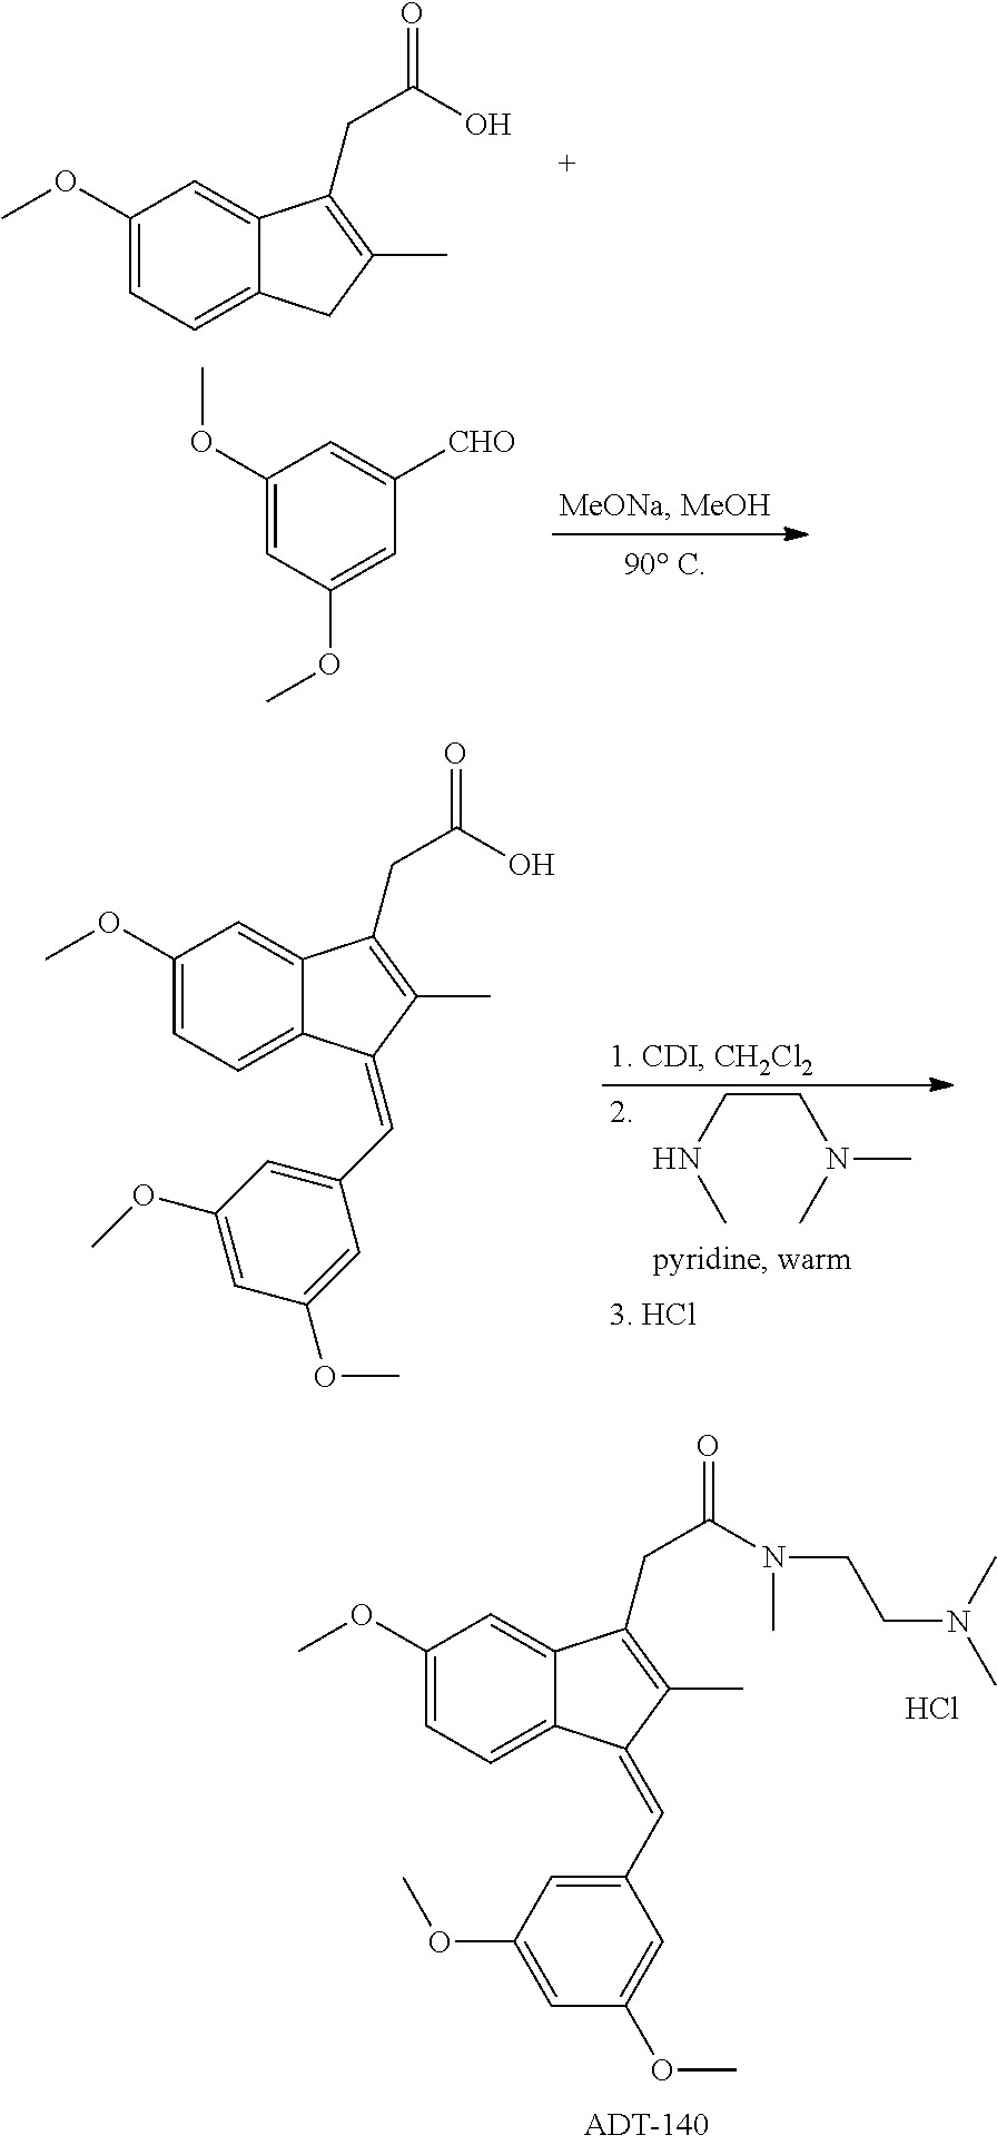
C1(OC)=CC=C2C(=C1)C(CC(=O)O)=C(C)C2.C1(OC)=CC=C2C(=C1)C(CC(=O)N(C)CCN(C)C)=C(C)C2=CC1=CC(OC)=CC(OC)=C1.Cl.C1(OC)=CC(OC)=CC([CHO])=C1.C1(OC)=CC=C2C(=C1)C(CC(=O)O)=C(C)C2=CC1=CC(OC)=CC(OC)=C1.N(CCNC)(C)C
